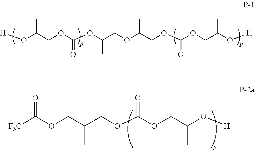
[F3C]C(OCC(COC(OCC(O[H])C)=O)C)=O.[H]OC(COC(OC(COC(COC(OCC(O[H])C)=O)C)C)=O)C
